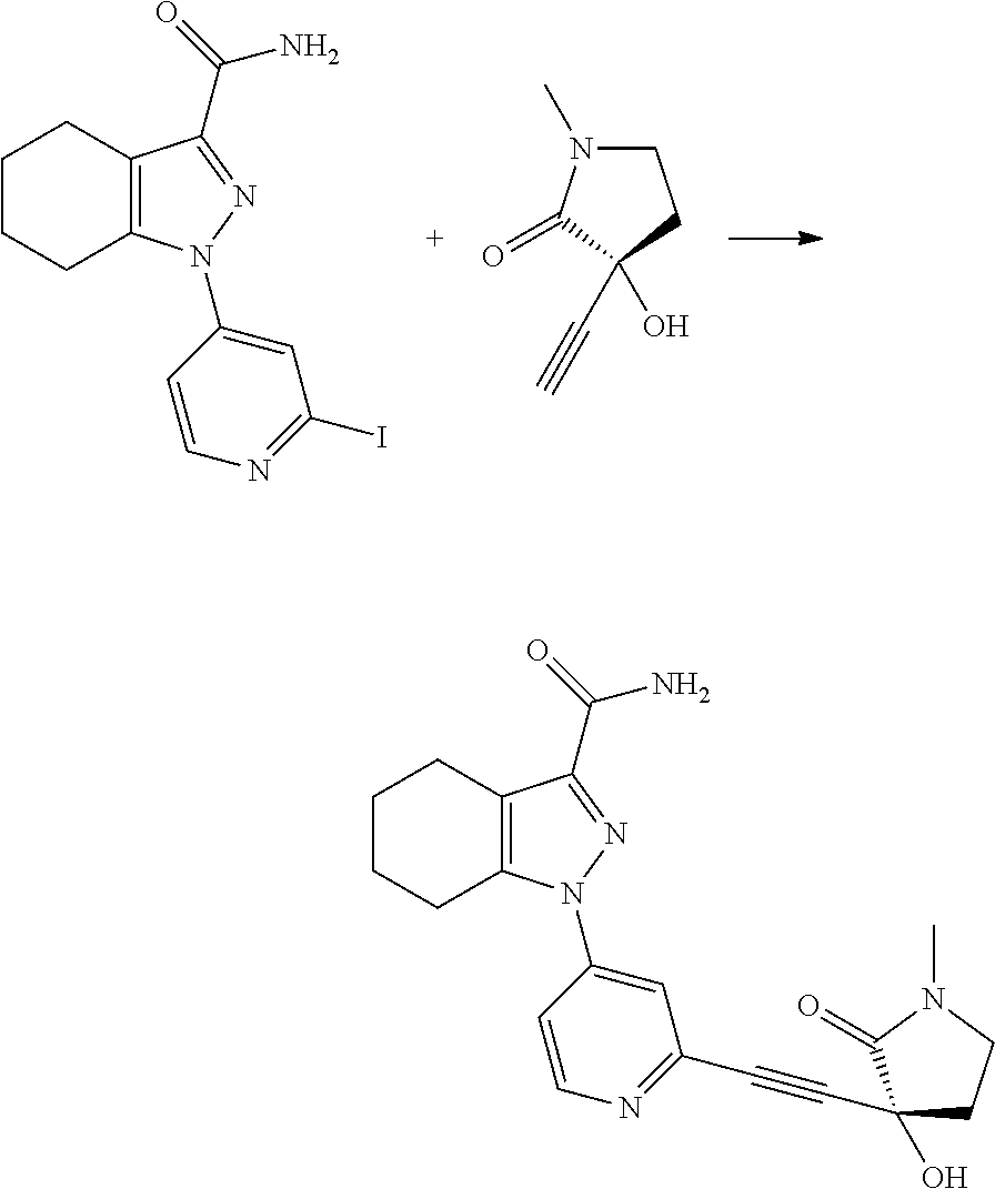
C1CCC2=C(C1)C(C(N)=O)=NN2C1=CC(I)=NC=C1.C1N(C)C(=O)C(O)(C#C)C1.C1CCC2=C(C1)C(C(N)=O)=NN2C1=CC(C#CC2(O)CCN(C)C2=O)=NC=C1
